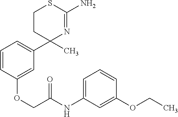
C1CC(C)(C2=CC=CC(OCC(NC3=CC=CC(OCC)=C3)=O)=C2)N=C(N)S1
